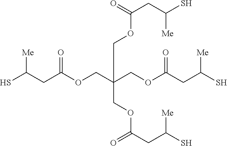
C(CC(OCC(COC(CC(S)[Me])=O)(COC(CC(S)[Me])=O)COC(=O)CC(S)[Me])=O)(S)[Me]
